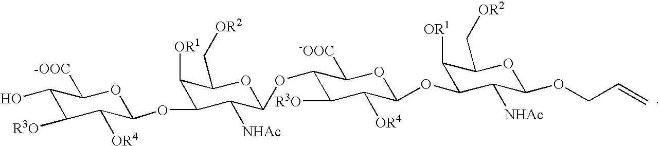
C1(O)C([R3O])C([OR4])C(OC2C([OR1])C(C[OR2])OC(OC3C([R3O])C([OR4])C(OC4C([OR1])C(C[OR2])OC(OCC=C)C4[NHAc])OC3[-OOC])C2[NHAc])OC1[-OOC]
